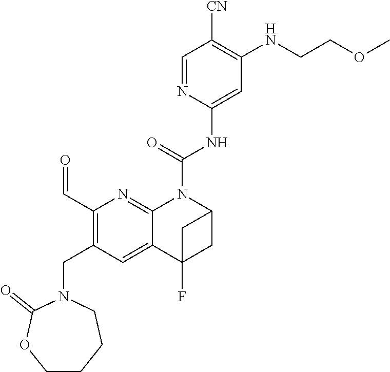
C1(C=O)=C(CN2C(=O)OCCCC2)C=C2C(=N1)N(C(NC1=CC(NCCOC)=C([CN])C=N1)=O)C1CC2(F)C1
